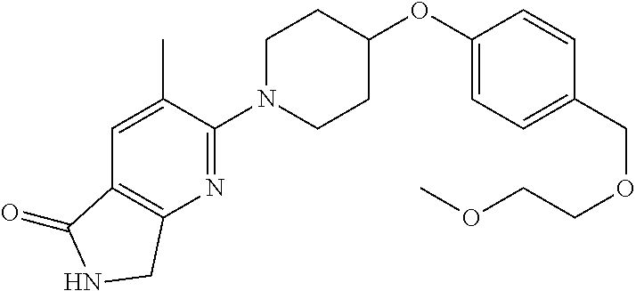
C1(OC2CCN(C3=NC4=C(C=C3C)C(=O)NC4)CC2)=CC=C(COCCOC)C=C1
